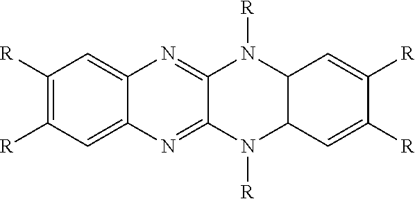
C1([R])=C([R])C=C2C(=C1)N=C1C(=N2)N([R])C2C(N1[R])C=C([R])C([R])=C2
